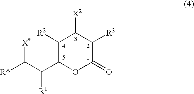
C1([R2])C(C([R1])C([X*])[R*])OC(=O)C([R3])C1[X2]
